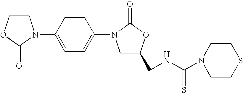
C1COC(=O)N1C1=CC=C(N2CC(CNC(=S)N3CCSCC3)OC2=O)C=C1
